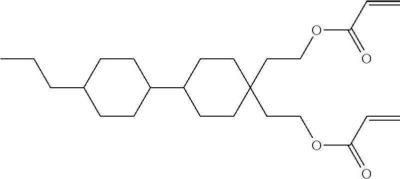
C1CC(CCOC(C=C)=O)(CCOC(=O)C=C)CCC1C1CCC(CCC)CC1
